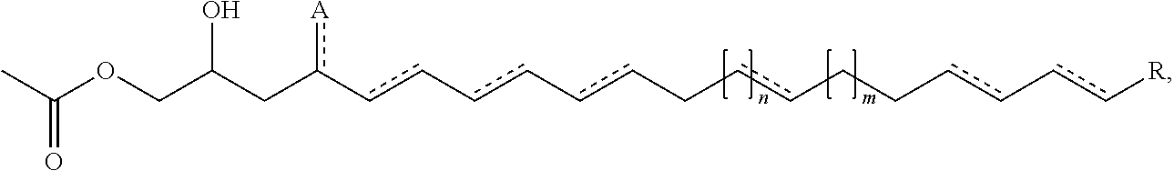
CC(=O)OCC(Cc([A])-cc-cc-ccCccCCcc-cc[R])O
